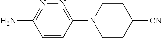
C1=CC(N2CCC([CN])CC2)=NN=C1N
